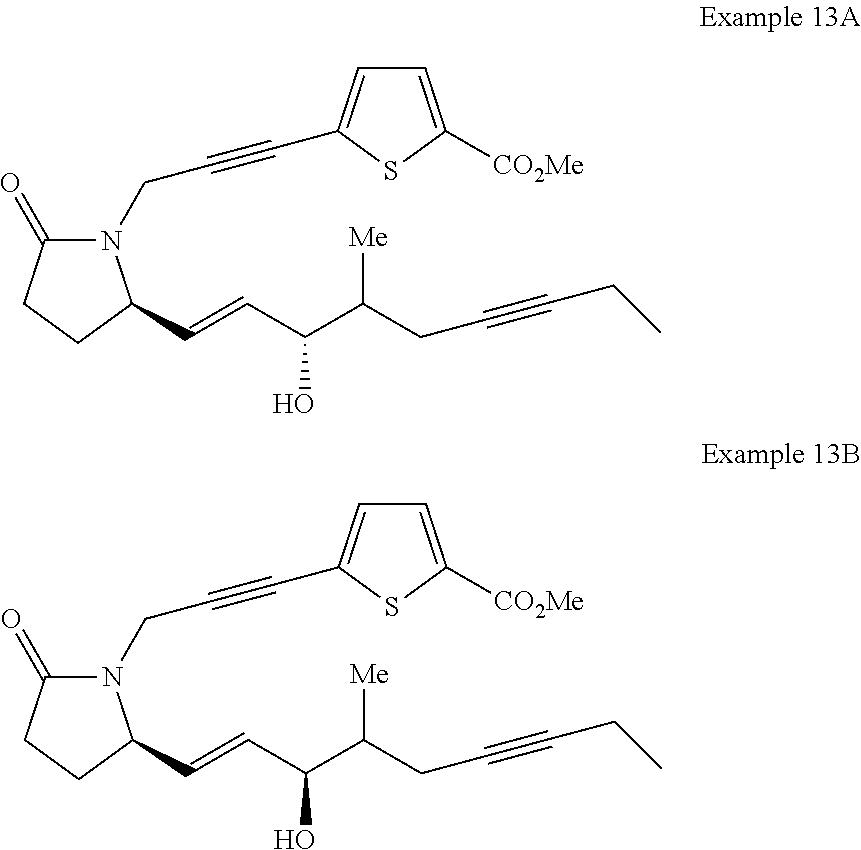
C(CN1C(=O)CCC1C=CC(C(CC#CCC)[Me])O)#CC1=CC=C([CO2Me])S1.C(CN1C(=O)CCC1C=CC(C(CC#CCC)[Me])O)#CC1=CC=C([CO2Me])S1
